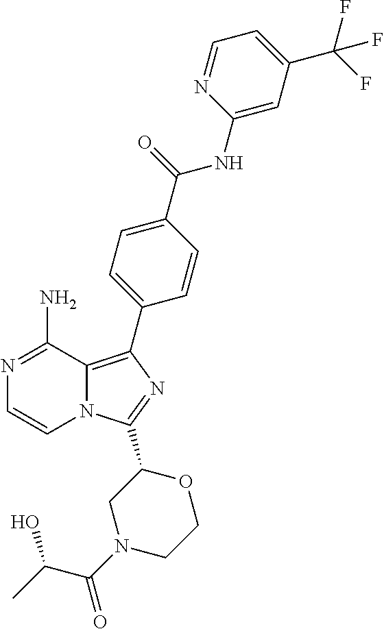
N1=C(N)C2=C(C3=CC=C(C(=O)NC4=CC(C(F)(F)F)=CC=N4)C=C3)N=C(C3CN(C(C(C)O)=O)CCO3)N2C=C1
